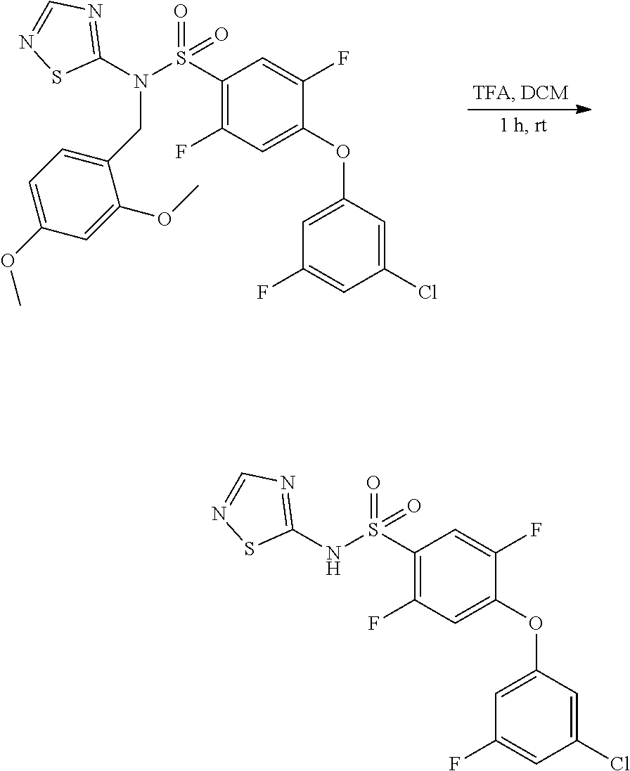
C1(N(S(C2=C(F)C=C(OC3=CC(F)=CC(Cl)=C3)C(F)=C2)(=O)=O)CC2=CC=C(OC)C=C2OC)=NC=NS1.C1(NS(C2=C(F)C=C(OC3=CC(F)=CC(Cl)=C3)C(F)=C2)(=O)=O)=NC=NS1
